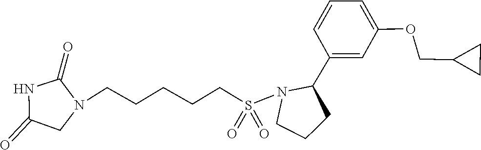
C(C1CC1)OC1=CC=CC(C2CCCN2S(=O)(=O)CCCCCN2CC(=O)NC2=O)=C1
